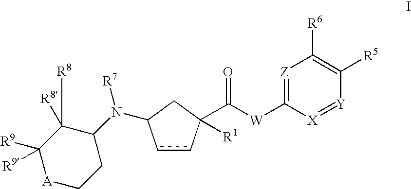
c1cC(C(=O)[W]C2=[Z]C([R6])=C([R5])[Y]=[X]2)([R1])CC1N(C1C([R8])([R8])C([R9])([R9])[A]CC1)[R7]
